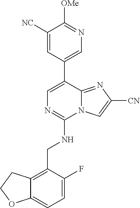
[OMe]C1=NC=C(C2=CN=C(NCC3=C4C(=CC=C3F)OCC4)N3C2=NC([CN])=C3)C=C1[NC]
